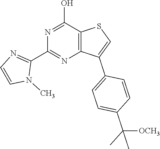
N1=C(O)C2=C(N=C1C1=NC=CN1C)C(C1=CC=C(C(C)(C)[OCH3])C=C1)=CS2
